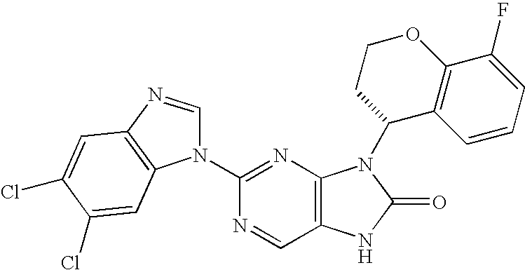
C12=C(N=C(N3C=NC4=C3C=C(Cl)C(Cl)=C4)N=C1)N(C1C3=C(C(F)=CC=C3)OCC1)C(=O)N2
